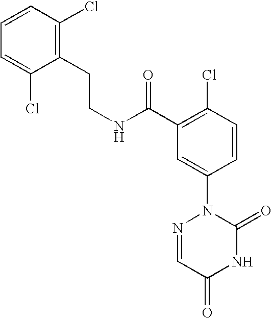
C(CNC(C1=C(Cl)C=CC(N2N=CC(=O)NC2=O)=C1)=O)C1=C(Cl)C=CC=C1Cl
